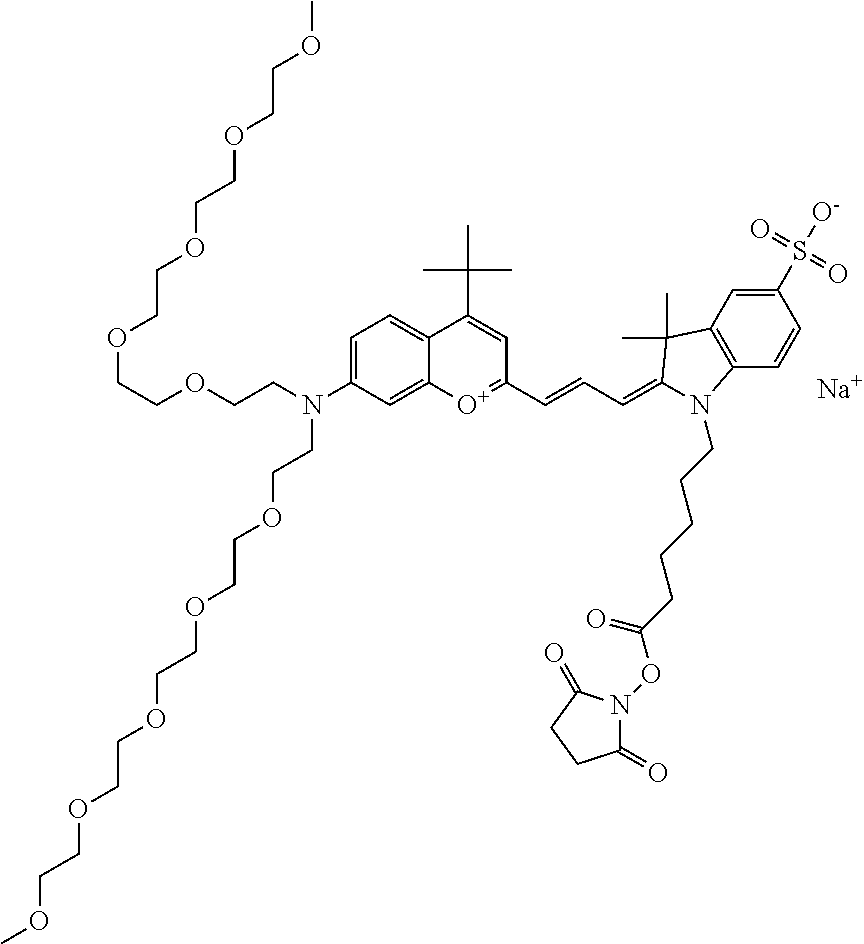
C(COCCN(CCOCCOCCOCCOCCOC)C1=CC=C2C(=C1)[O+]=C(C=CC=C1C(C)(C)C3=C(C=CC(S(=O)(=O)[O-])=C3)N1CCCCCC(ON1C(=O)CCC1=O)=O)C=C2C(C)(C)C)OCCOCCOCCOC.[Na]
